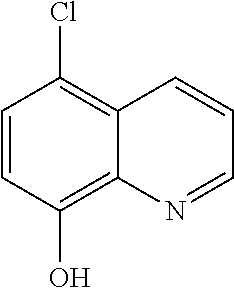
C12=C(Cl)C=CC(O)=C1N=CC=C2
